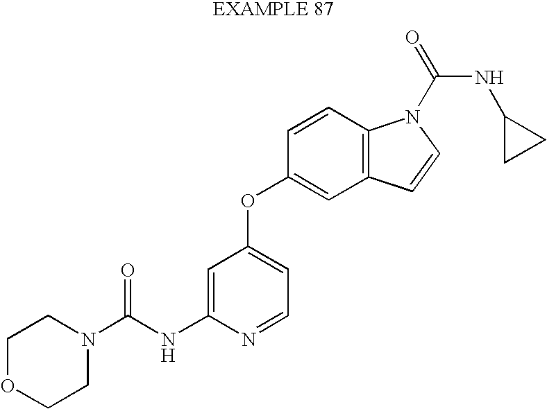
C1OCCN(C(NC2=CC(OC3=CC4=C(C=C3)N(C(NC3CC3)=O)C=C4)=CC=N2)=O)C1
